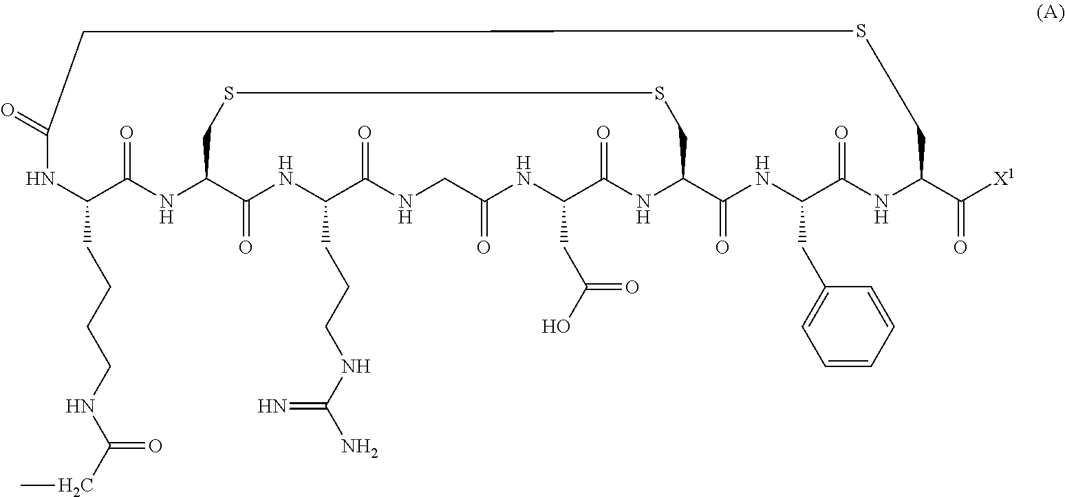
N1C(CCCCNC(CC)=O)C(=O)NC2C(=O)NC(CCCNC(N)=N)C(=O)NCC(=O)NC(CC(O)=O)C(=O)NC(CSSC2)C(=O)NC(CC2=CC=CC=C2)C(=O)NC(C([X1])=O)CSCC1=O
